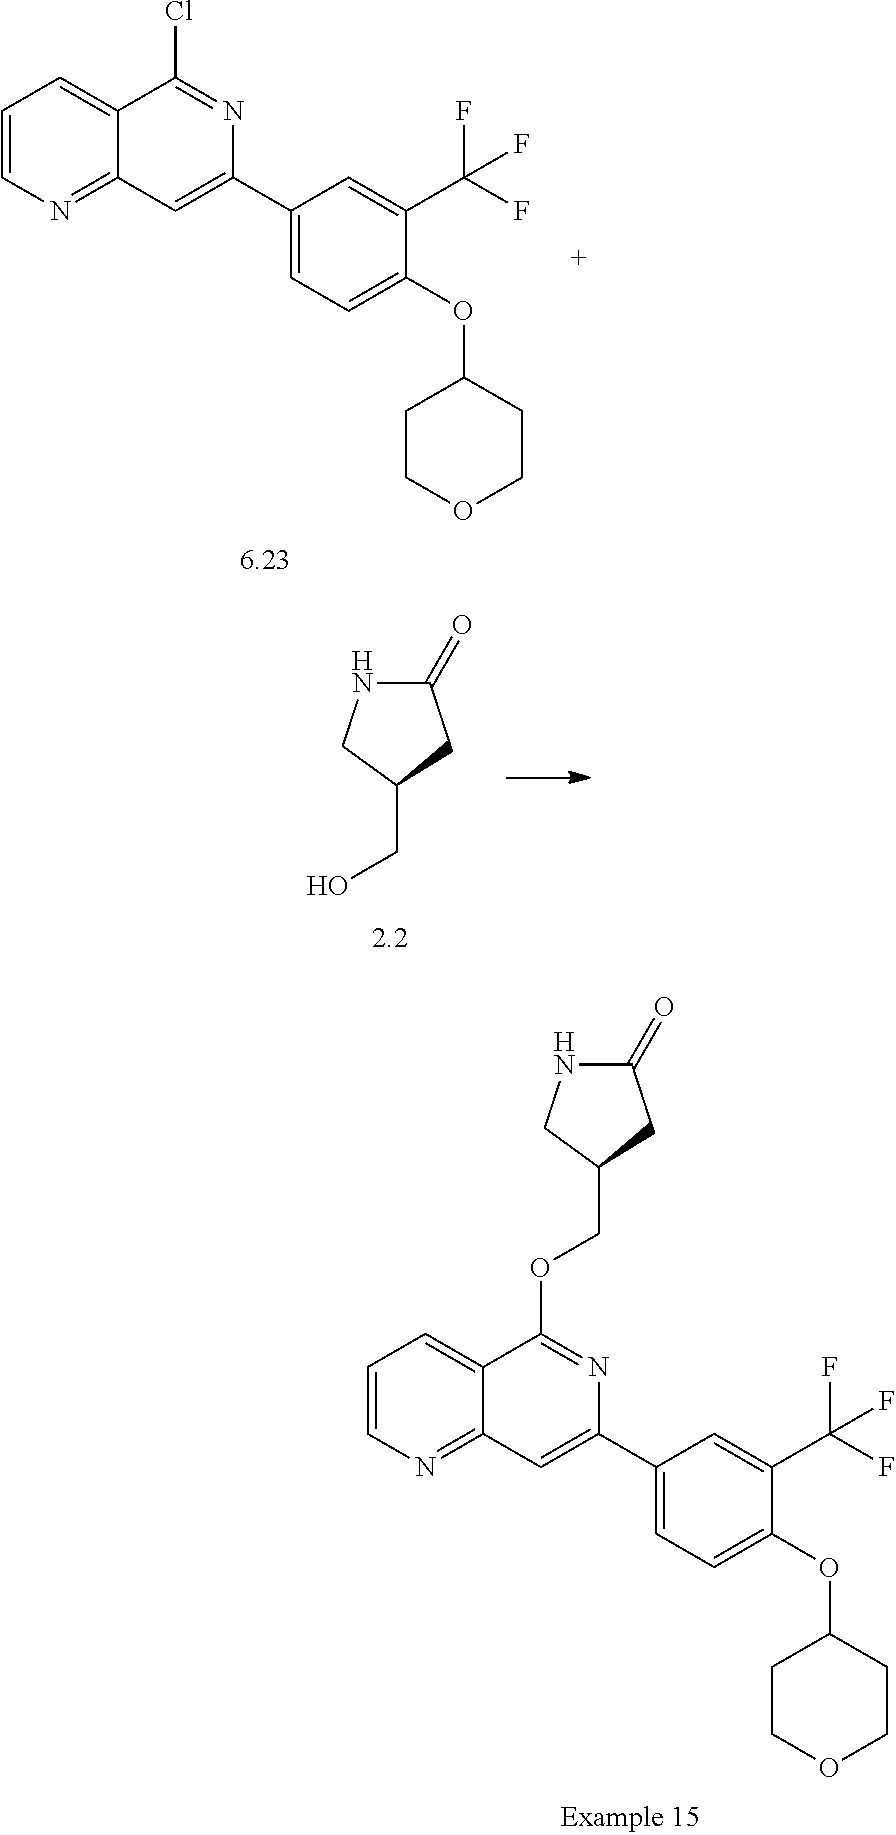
C1(=O)NCC(CO)C1.C1=CN=C2C(=C1)C(OCC1CC(=O)NC1)=NC(C1=CC=C(OC3CCOCC3)C(C(F)(F)F)=C1)=C2.C1=CN=C2C(=C1)C(Cl)=NC(C1=CC=C(OC3CCOCC3)C(C(F)(F)F)=C1)=C2
